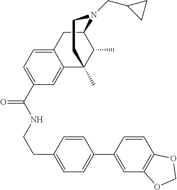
C1(C(NCCC2=CC=C(C3=CC4=C(C=C3)OCO4)C=C2)=O)=CC=C2C(=C1)C1(C)CCN(CC3CC3)C(C2)C1C
